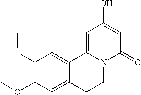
C1(OC)=C(OC)C=C2C(=C1)C1=CC(O)=CC(=O)N1CC2
